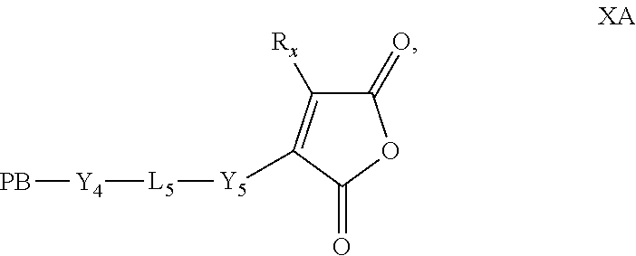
C1([Rx])=C([Y5][L5][Y4][PB])C(=O)OC1=O
